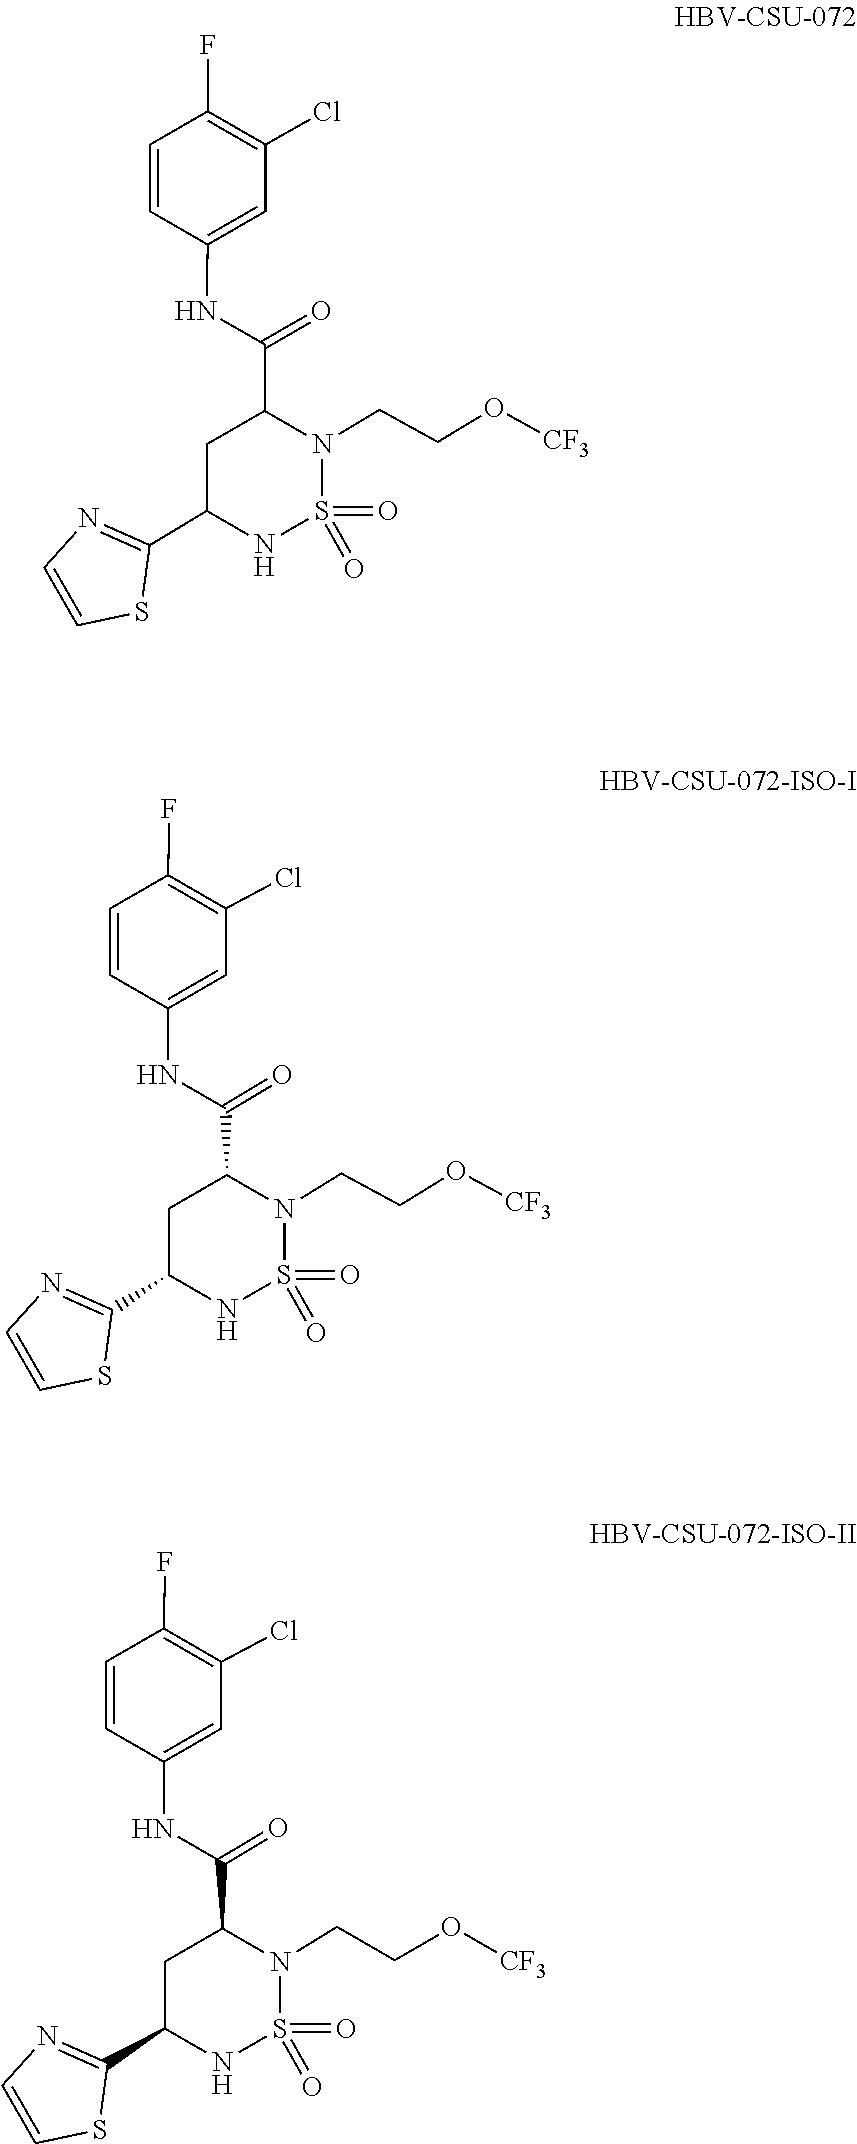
S1(=O)(=O)NC(C2=NC=CS2)CC(C(NC2=CC(Cl)=C(F)C=C2)=O)N1CCO[CF3].O=S1(=O)N(CCO[CF3])C(C(NC2=CC(Cl)=C(F)C=C2)=O)CC(C2=NC=CS2)N1.O=S1(=O)N(CCO[CF3])C(C(NC2=CC(Cl)=C(F)C=C2)=O)CC(C2=NC=CS2)N1
